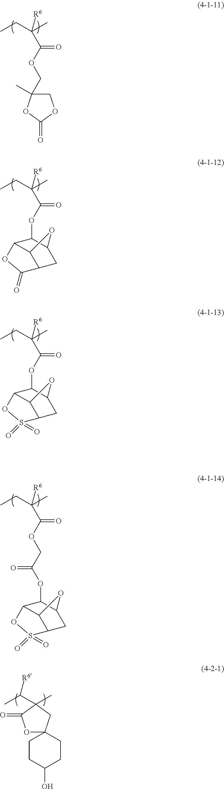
CCC(C)([R6])C(OCC1(C)COC(=O)O1)=O.CCC(C)([R6])C(OC1C2C3C(CC1O3)C(=O)O2)=O.CCC(C)([R6])C(OC1C2C3C(CC1O3)S(=O)(=O)O2)=O.CCC(C)([R6])C(OCC(OC1C2C3C(CC1O3)S(=O)(=O)O2)=O)=O.CC(C1(C)C(=O)OC2(C1)CCC(O)CC2)[R6]
